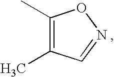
C1(C)=C(C)C=NO1
